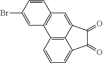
C12=C3C(=CC=C1)C(=O)C(=O)C3=CC1=C2C=C(Br)C=C1
